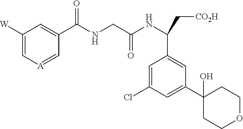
C1([W])=C[A]=CC(C(NCC(NC(C[CO2H])C2=CC(C3(O)CCOCC3)=CC(Cl)=C2)=O)=O)=C1
